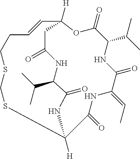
C1C(=O)NC(C(C)C)C(=O)NC2([H])C(=O)NC(=CC)C(=O)NC(C(C)C)C(=O)OC1([H])C=CCCSCS2
